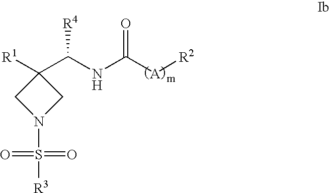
[R1]C1(C(NC([A][R2])=O)[R4])CN(S(=O)(=O)[R3])C1
